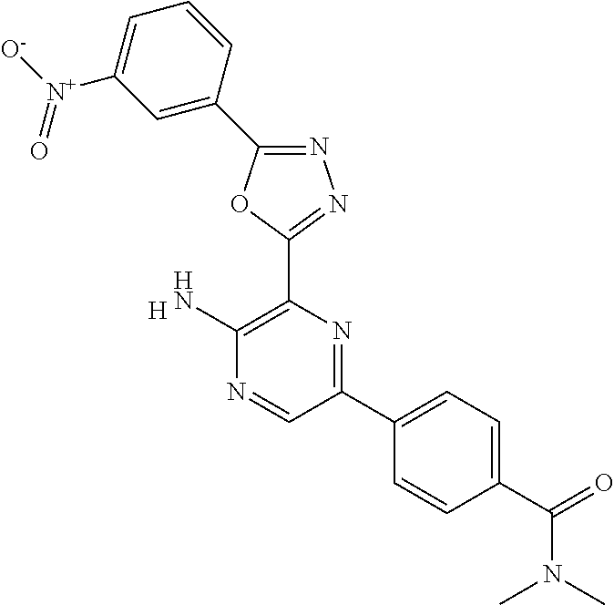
[H].C1(N)=C(C2=NN=C(C3=CC([N+]([O-])=O)=CC=C3)O2)N=C(C2=CC=C(C(N(C)C)=O)C=C2)C=N1
